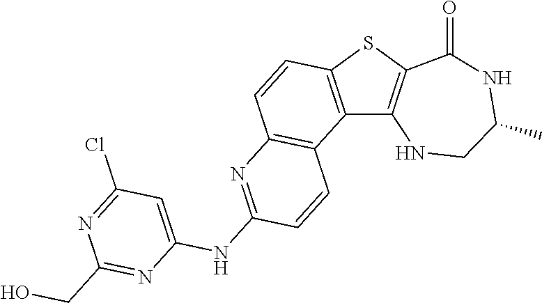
C12=C(SC3=C1NCC(C)NC3=O)C=CC1=C2C=CC(NC2=CC(Cl)=NC(CO)=N2)=N1
